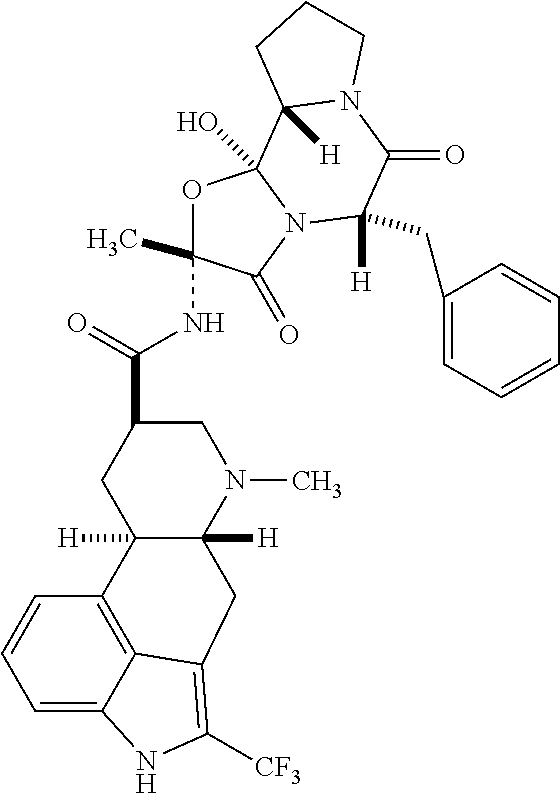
O1C(NC(C2CC3([H])C([H])(N(C)C2)CC2=C([CF3])NC4=CC=CC3=C42)=O)(C)C(=O)N2C1(O)C1([H])N(C(=O)C2(CC2=CC=CC=C2)[H])CCC1
